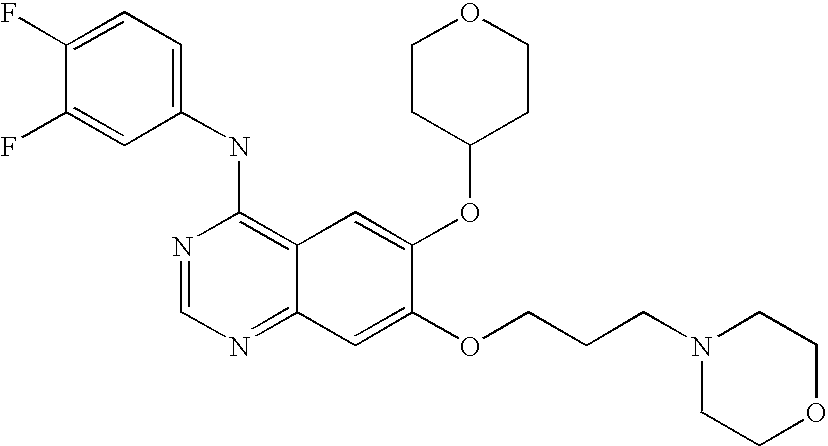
C1=C(F)C(F)=CC=C1NC1=C2C(=NC=N1)C=C(OCCCN1CCOCC1)C(OC1CCOCC1)=C2
